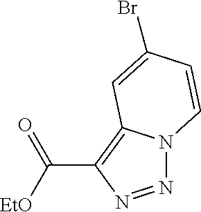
N1=NC(C([EtO])=O)=C2N1C=CC(Br)=C2
